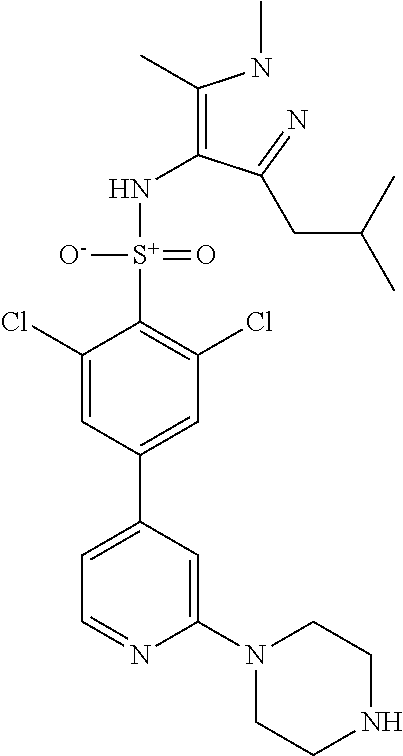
N([S+](C1=C(Cl)C=C(C2=CC=NC(N3CCNCC3)=C2)C=C1Cl)(=O)[O-])C(=C(NC)C)C(=N)CC(C)C
